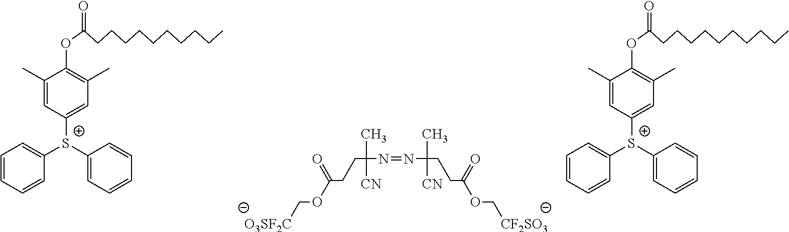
C(C(N=NC(CCC(OC[CF2SO3])=O)(C)[CN])(C)[CN])CC(OC[O3SF2C])=O.C1=CC=CC([S+](C2=CC=CC=C2)C2=CC(C)=C(OC(=O)CCCCCCCCCC)C(C)=C2)=C1.C1=CC=CC([S+](C2=CC=CC=C2)C2=CC(C)=C(OC(=O)CCCCCCCCCC)C(C)=C2)=C1
